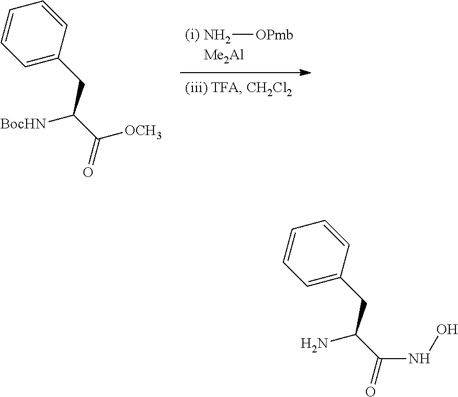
N[OPmb].[BocHN]C(C([OCH3])=O)CC1=CC=CC=C1.NC(C(=O)NO)CC1=CC=CC=C1
